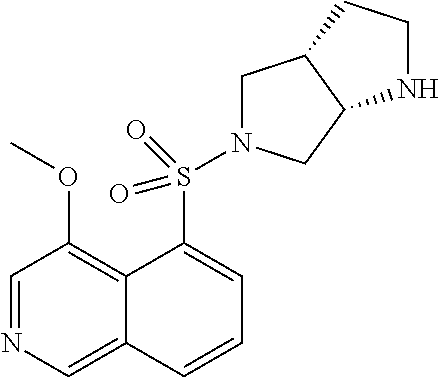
C1=NC=C2C(=C1OC)C(S(N1CC3C(C1)NCC3)(=O)=O)=CC=C2
